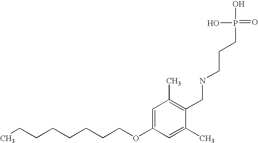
C(COC1=CC(C)=C(CNCCCP(=O)(O)O)C(C)=C1)CCCCCC
